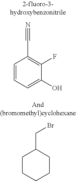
C1=CC=C(O)C(F)=C1C#N.C1CCCCC1CBr
